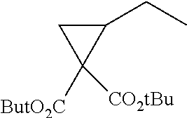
C1(CC)CC1([ButO2C])[CO2tBu]
